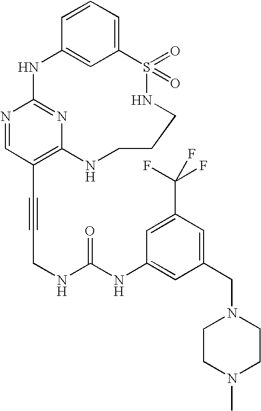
C1=CC=C2C=C1NC1=NC(=C(C#CCNC(NC3=CC(CN4CCN(C)CC4)=CC(C(F)(F)F)=C3)=O)C=N1)NCCCNS2(=O)=O
